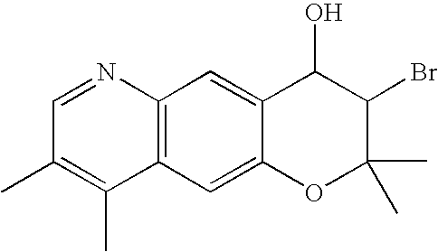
C1=NC2=C(C(C)=C1C)C=C1C(=C2)C(O)C(Br)C(C)(C)O1
